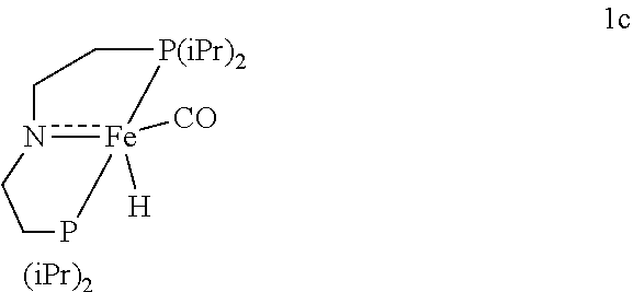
[(iPr)2].[P(iPr)2]1CCn2[Fe]1([CO])([H])PCC2
